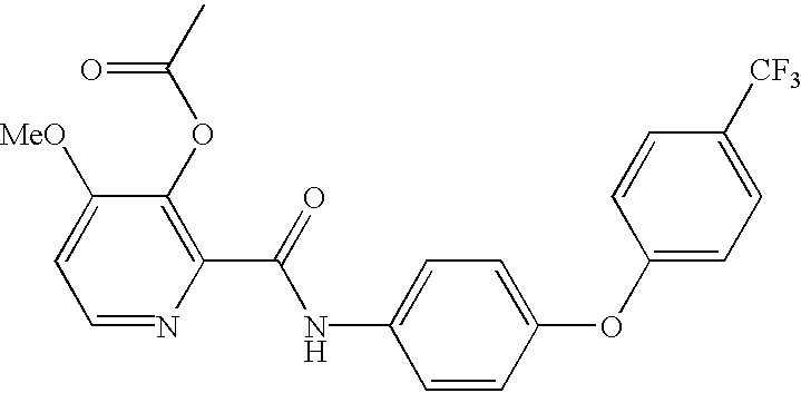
N(C(C1=C(OC(C)=O)C([MeO])=CC=N1)=O)C1=CC=C(OC2=CC=C([CF3])C=C2)C=C1
